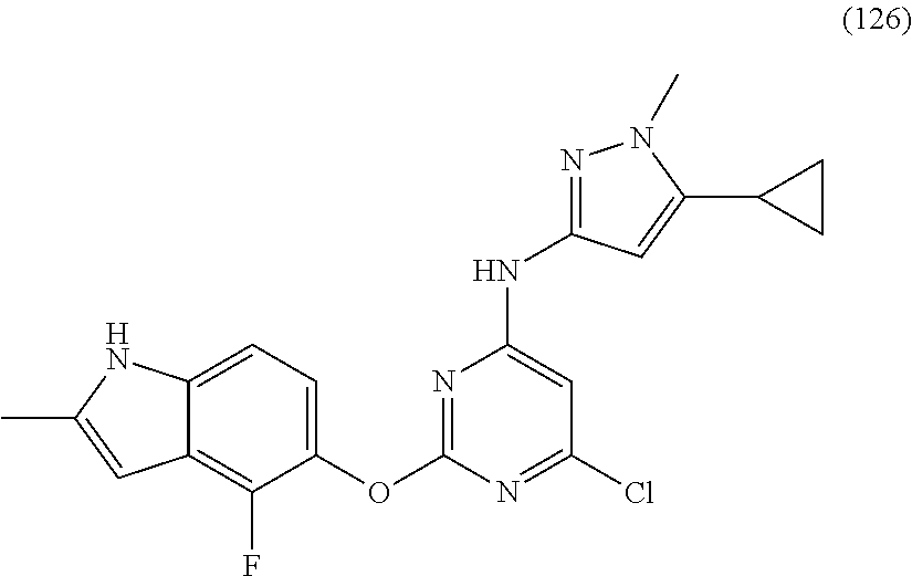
C12=C(F)C(OC3=NC(NC4=NN(C)C(C5CC5)=C4)=CC(Cl)=N3)=CC=C1NC(C)=C2
